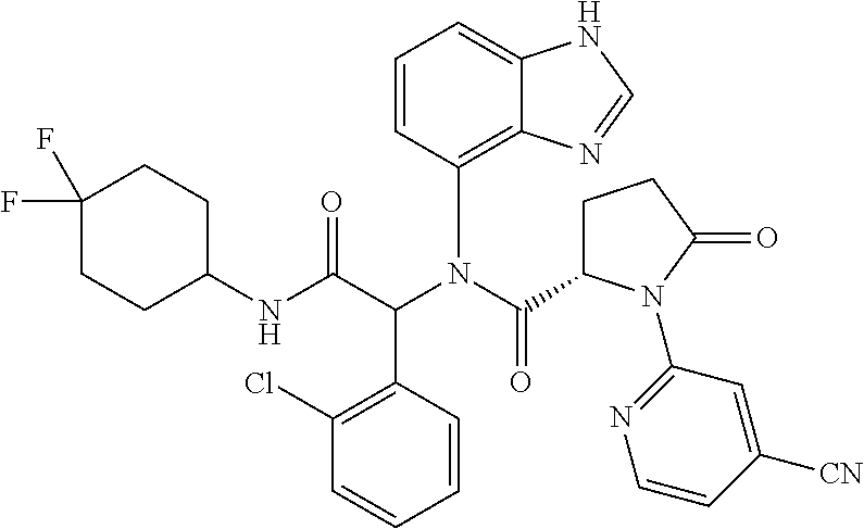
C1=CC(N(C(C2CCC(=O)N2C2=NC=CC([CN])=C2)=O)C(C(NC2CCC(F)(F)CC2)=O)C2=C(Cl)C=CC=C2)=C2C(=C1)NC=N2
